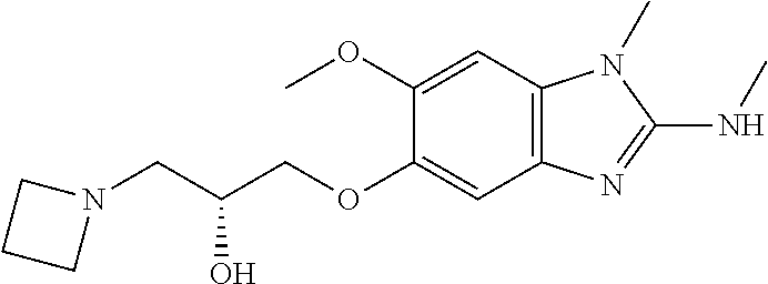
C1(OC)=CC2=C(C=C1OCC(CN1CCC1)O)N=C(NC)N2C
